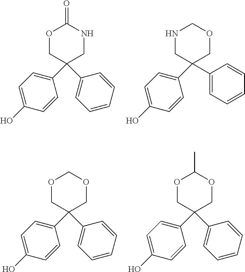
O1CC(C2=CC=C(O)C=C2)(C2=CC=CC=C2)COC1.O1CC(C2=CC=C(O)C=C2)(C2=CC=CC=C2)COC1C.O1CC(C2=CC=C(O)C=C2)(C2=CC=CC=C2)CNC1=O.N1CC(C2=CC=C(O)C=C2)(C2=CC=CC=C2)COC1
